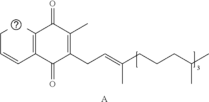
C(C=CC1=C(C)C(=O)C(C)=C(CC=C(CCCC(C)C)C)C1=O)C.[A]
